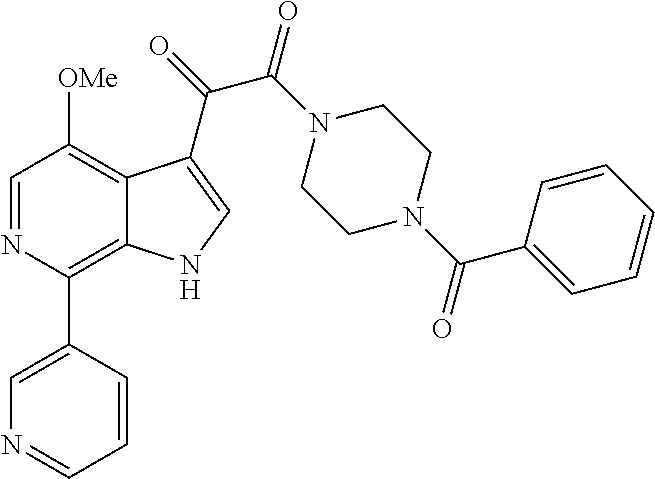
C1=NC(C2=CN=CC=C2)=C2C(=C1[OMe])C(C(=O)C(N1CCN(C(C3=CC=CC=C3)=O)CC1)=O)=CN2
